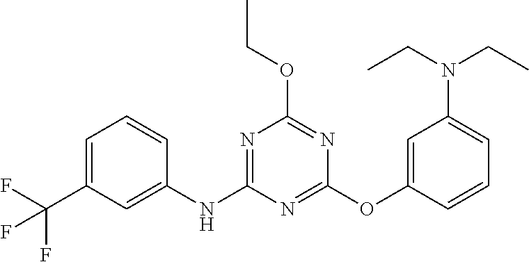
C1=C(C(F)(F)F)C=C(NC2=NC(OCC)=NC(OC3=CC(N(CC)CC)=CC=C3)=N2)C=C1
